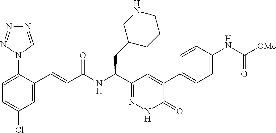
C1=C(C=CC(=O)NC(C2=NNC(=O)C(C3=CC=C(NC(=O)[OMe])C=C3)=C2)CC2CNCCC2)C(N2C=NN=N2)=CC=C1Cl
